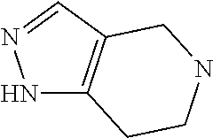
N1C2=C(C=N1)CNCC2
